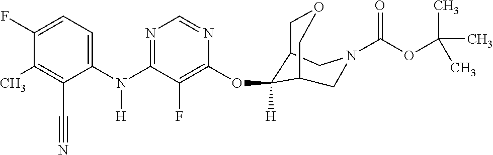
C1(N(C2=NC=NC(OC3([H])C4COCC3CN(C(OC(C)(C)C)=O)C4)=C2F)[H])=CC=C(F)C(C)=C1C#N
